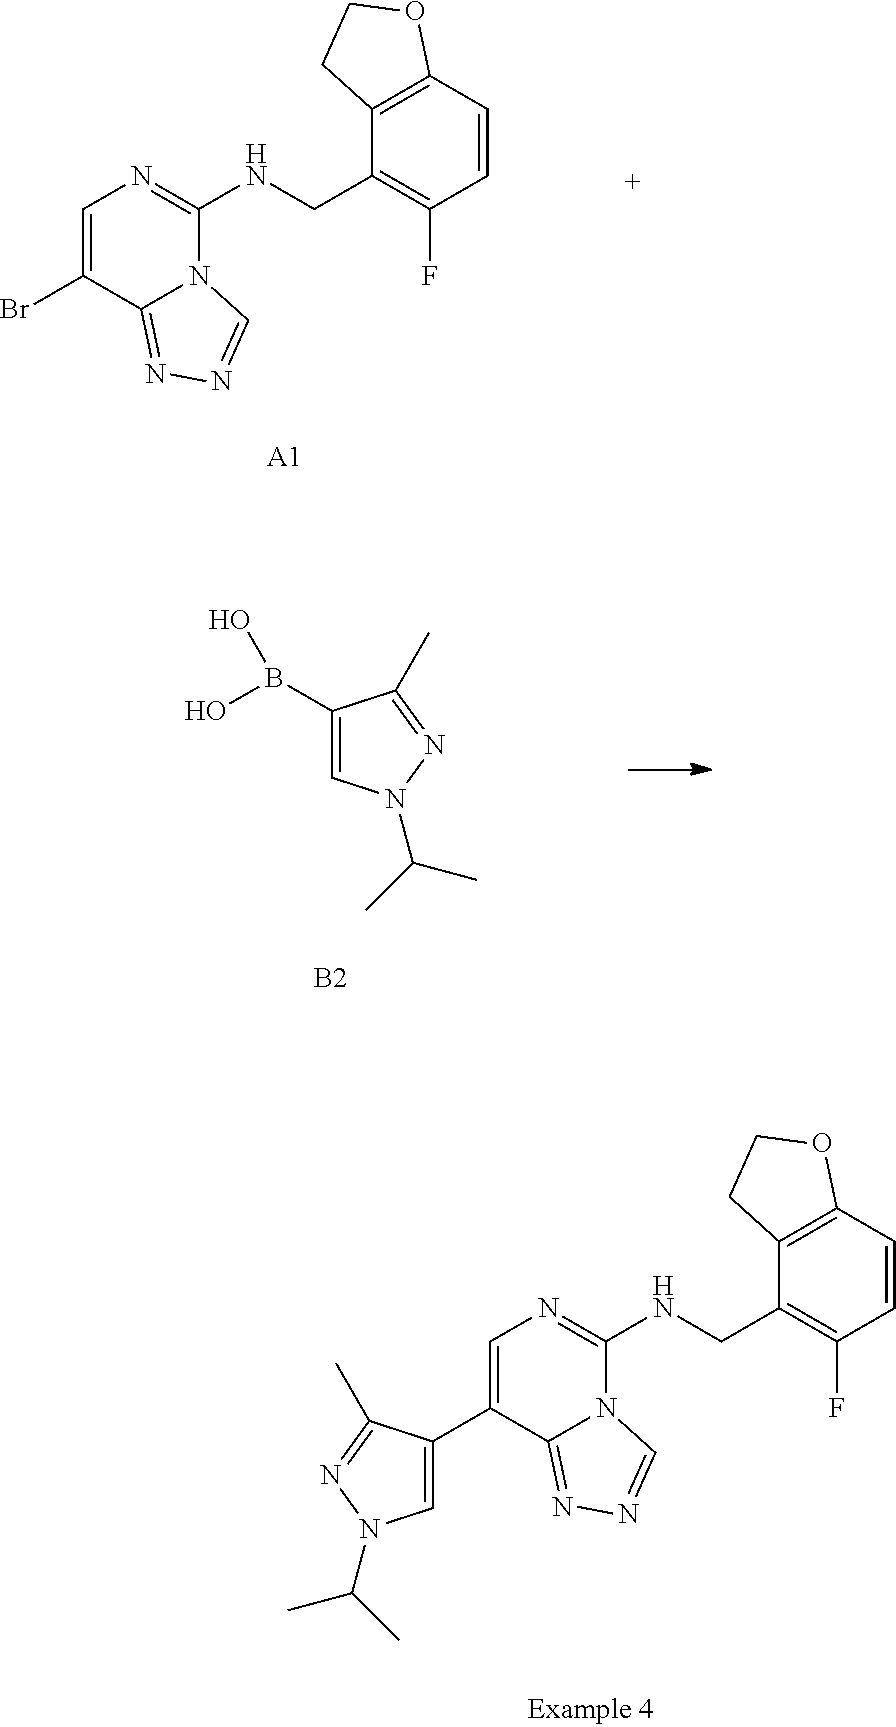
BrC1=CN=C(NCC2=C(F)C=CC3=C2CCO3)N2C1=NN=C2.[A1].C1(B(O)O)=CN(C(C)C)N=C1C.[B2].C1(C2=CN(C(C)C)N=C2C)=CN=C(NCC2=C(F)C=CC3=C2CCO3)N2C1=NN=C2
